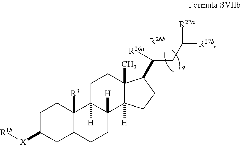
C1C([X][R1b])CC2C([R3])(C1)C1([H])C([H])(CC2)C2([H])C(C)(CC1)C(C(CC([R27b])[R27a])([R26b])[R26a])CC2
